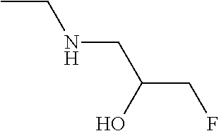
N(CC(CF)O)CC
